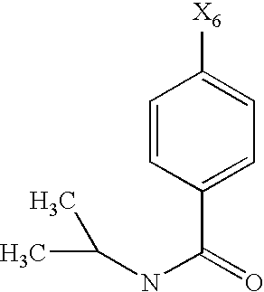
C1=CC(C(=O)NC(C)C)=CC=C1[X6]
